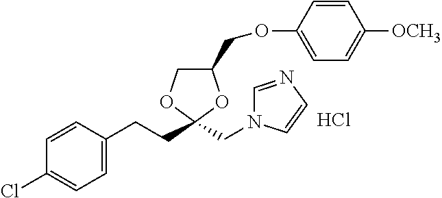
C1=C(CCC2(CN3C=NC=C3)OC(COC3=CC=C([OCH3])C=C3)CO2)C=CC(Cl)=C1.Cl
